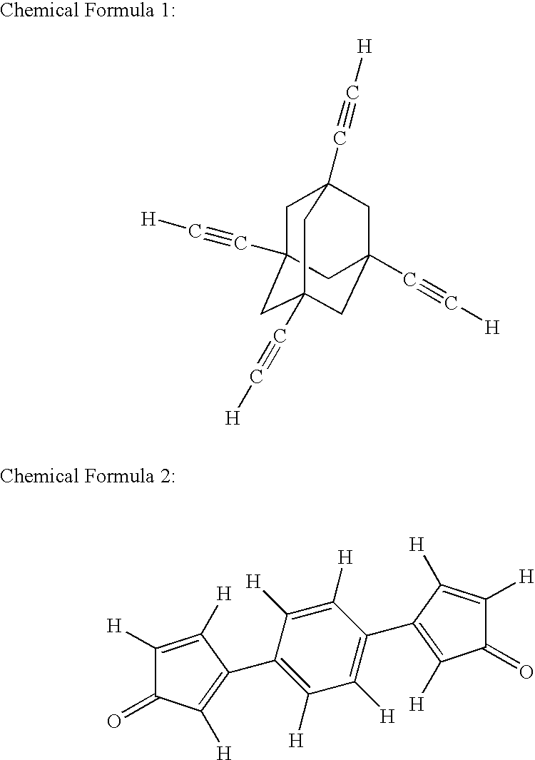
C1C2(C#C[H])CC3(C#C[H])CC(C#C[H])(CC1(C#C[H])C3)C2.C1([H])=C([H])C(C2=C([H])C([H])=C(C3=C([H])C(=O)C([H])=C3[H])C([H])=C2[H])=C([H])C1=O
